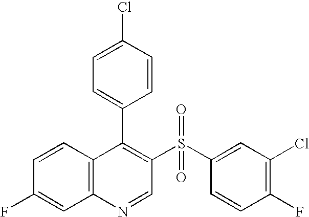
C12=C(C=CC(F)=C1)C(C1=CC=C(Cl)C=C1)=C(S(C1=CC(Cl)=C(F)C=C1)(=O)=O)C=N2
